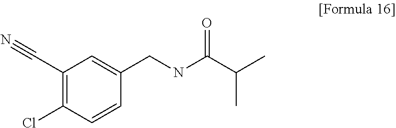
N#CC1=C(Cl)C=CC(CNC(C(C)C)=O)=C1
